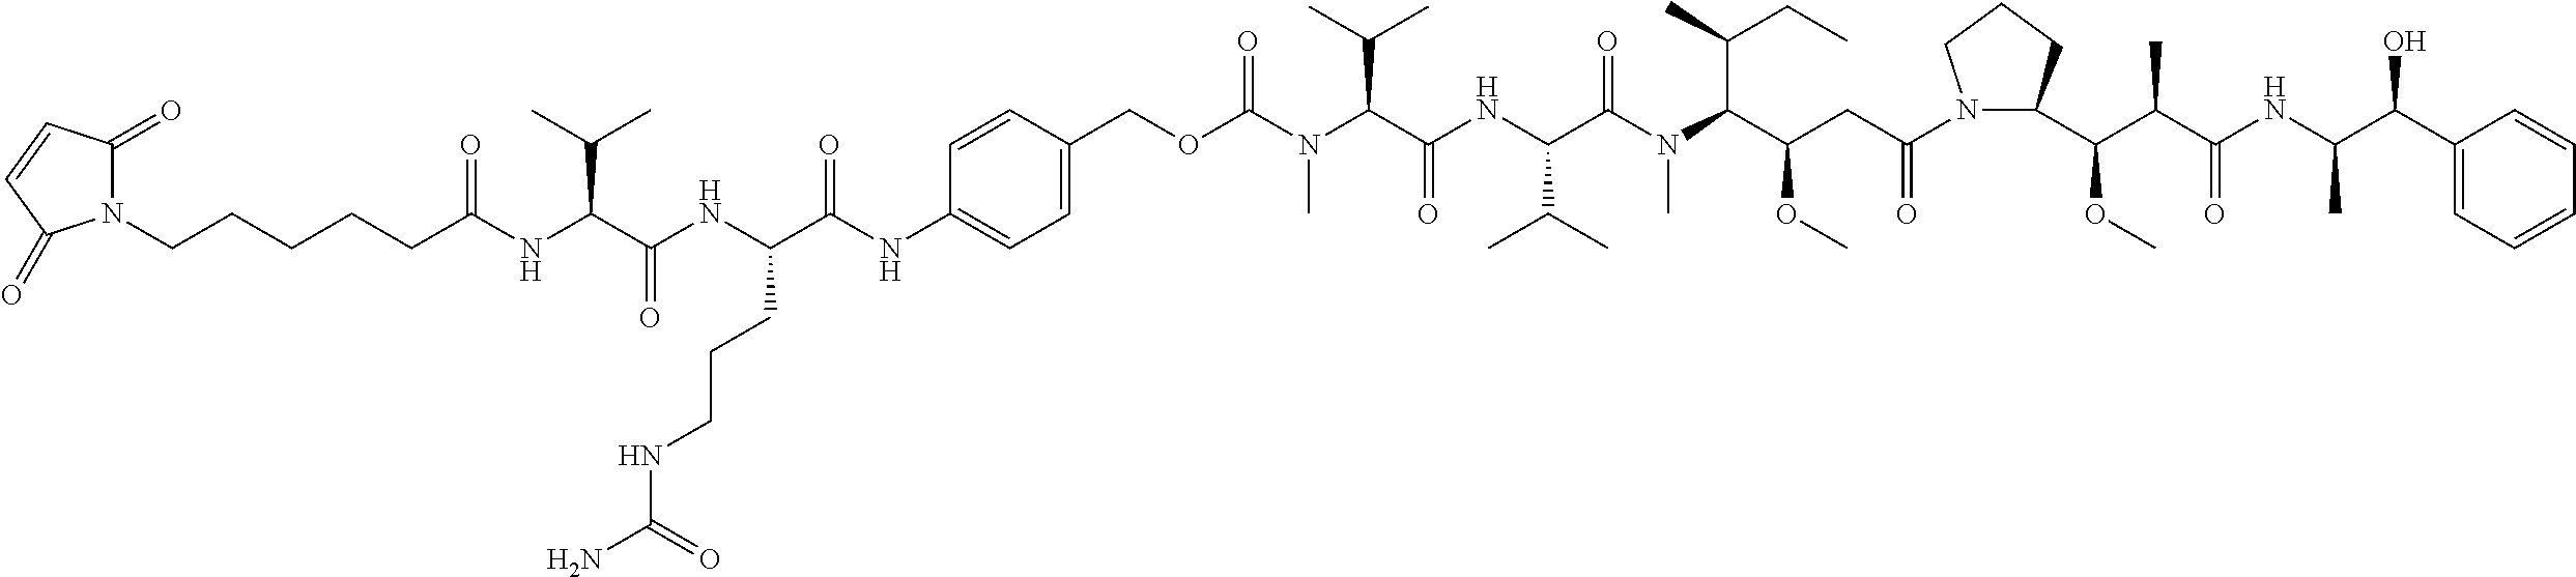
N1(CCCCCC(NC(C(NC(C(NC2=CC=C(COC(N(C(C(NC(C(C)C)C(=O)N(C)C(C(OC)CC(=O)N3C(C(C(C(NC(C(C4=CC=CC=C4)O)C)=O)C)OC)CCC3)C(CC)C)=O)C(C)C)C)=O)C=C2)=O)CCCNC(N)=O)=O)C(C)C)=O)C(=O)C=CC1=O
